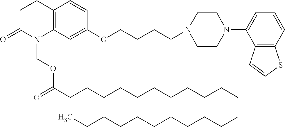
C12=C(C=C(OCCCCN3CCN(C4=CC=CC5=C4C=CS5)CC3)C=C1)N(COC(CCCCCCCCCCCCCCCCCCCCCC)=O)C(=O)CC2
